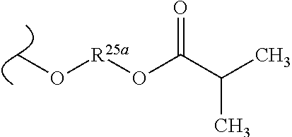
CO[R25a]OC(C(C)C)=O
